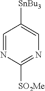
C1=NC([SO2Me])=NC=C1[SnBu3]
